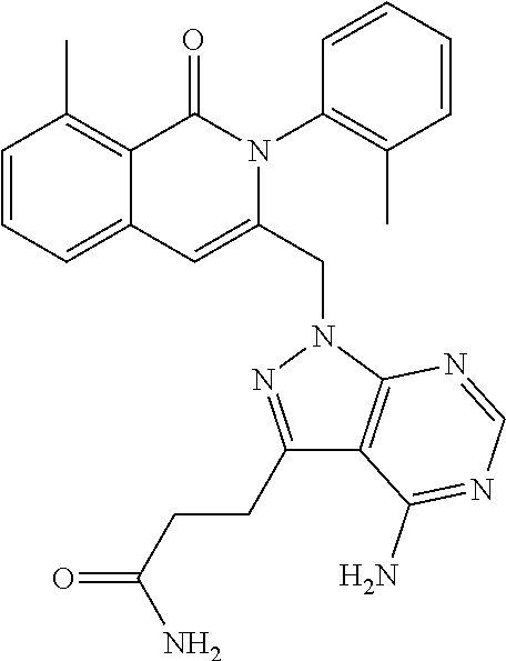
C1=CC=C2C(=C1C)C(=O)N(C1=C(C)C=CC=C1)C(CN1C3=C(C(N)=NC=N3)C(CCC(=O)N)=N1)=C2
